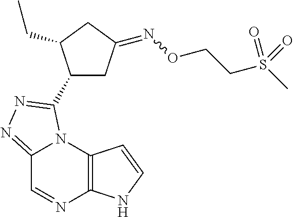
C12=NN=C(C3CC(=NOCCS(C)(=O)=O)CC3CC)N1C1=C(N=C2)NC=C1
